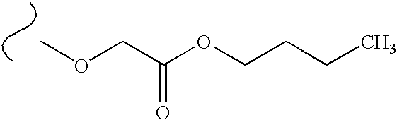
COCC(OCCCC)=O
